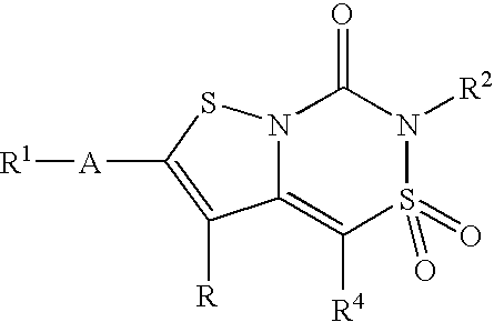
N12C(=C([R4])S(=O)(=O)N([R2])C1=O)C([R])=C([A][R1])S2
